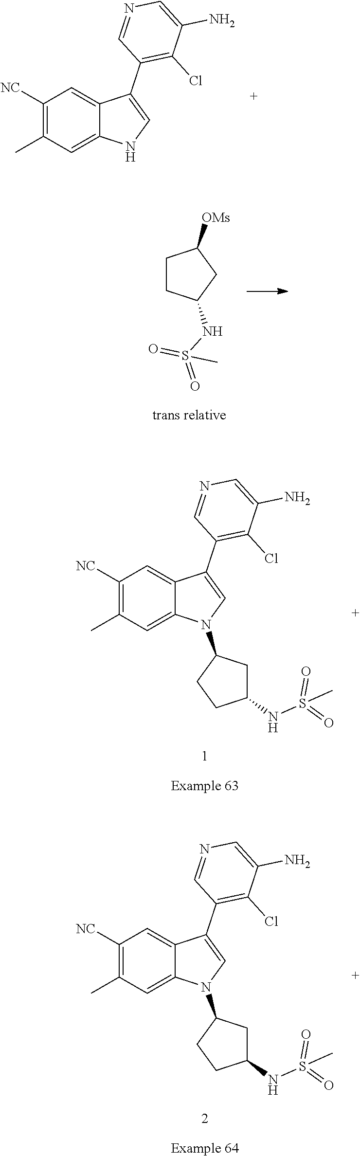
C1([NC])=C(C)C=C2C(=C1)C(C1=C(Cl)C(N)=CN=C1)=CN2.C1CC(NS(=O)(=O)C)CC1[OMs].C1([NC])=C(C)C=C2C(=C1)C(C1=C(Cl)C(N)=CN=C1)=CN2C1CCC(NS(=O)(=O)C)C1.C1([NC])=C(C)C=C2C(=C1)C(C1=C(Cl)C(N)=CN=C1)=CN2C1CCC(NS(=O)(=O)C)C1
